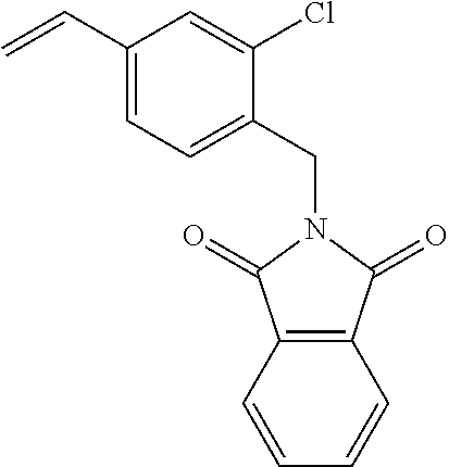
C12=C(C=CC=C1)C(=O)N(CC1=CC=C(C=C)C=C1Cl)C2=O
